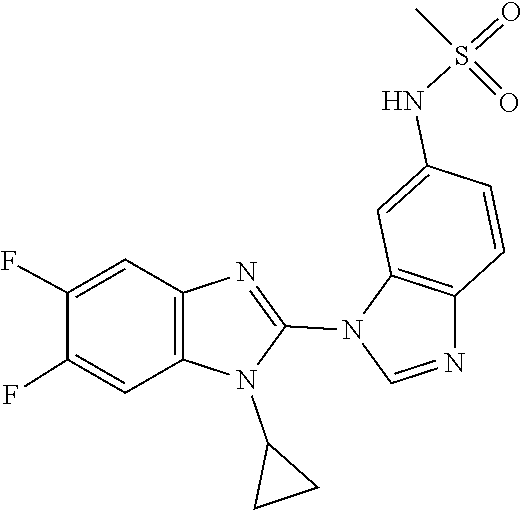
N1(C2CC2)C(N2C=NC3=C2C=C(NS(=O)(=O)C)C=C3)=NC2=C1C=C(F)C(F)=C2
